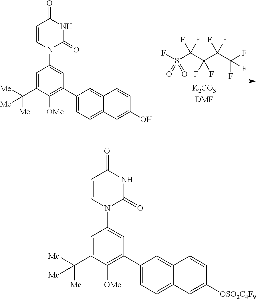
C1=C(C([Me])([Me])[Me])C([OMe])=C(C2=CC=C3C(=C2)C=CC([OSO2C4F9])=C3)C=C1N1C(=O)NC(=O)C=C1.C1=C(C([Me])([Me])[Me])C([OMe])=C(C2=CC=C3C(=C2)C=CC(O)=C3)C=C1N1C(=O)NC(=O)C=C1.FS(C(C(C(C(F)(F)F)(F)F)(F)F)(F)F)(=O)=O
